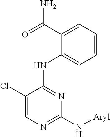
C1=CC=C(C(=O)N)C(NC2=NC(N[Aryl])=NC=C2Cl)=C1
